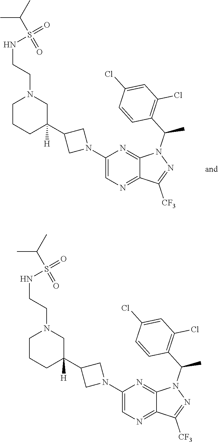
C1(N2CC(C3([H])CN(CCNS(=O)(C(C)C)=O)CCC3)C2)=CN=C2C(=N1)N(C(C1=C(Cl)C=C(Cl)C=C1)C)N=C2[CF3].C1(N2CC(C3([H])CN(CCNS(=O)(C(C)C)=O)CCC3)C2)=CN=C2C(=N1)N(C(C1=C(Cl)C=C(Cl)C=C1)C)N=C2[CF3]
